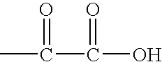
CC(C(O)=O)=O
